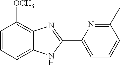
C1=CC=C2C(=C1[OCH3])N=C(C1=CC=CC(C)=N1)N2
